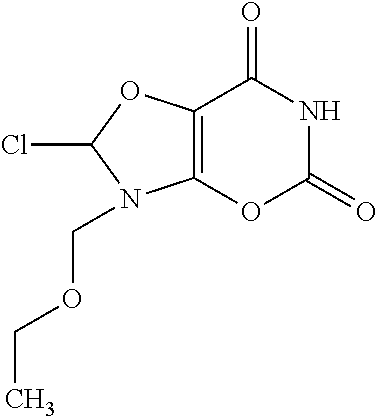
C12=C(OC(=O)NC1=O)N(COCC)C(Cl)O2
